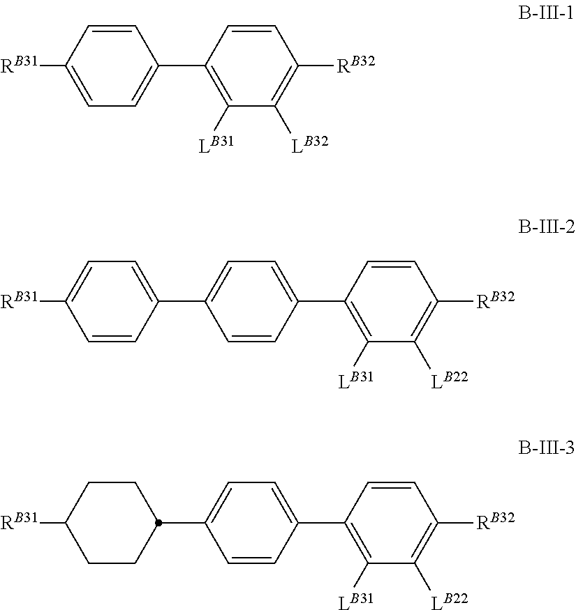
C1=CC([RB31])=CC=C1C1=C([LB31])C([LB32])=C([RB32])C=C1.C1=C(C2=C([LB31])C([LB22])=C([RB32])C=C2)C=CC(C2=CC=C([RB31])C=C2)=C1.C1=C(C2=C([LB31])C([LB22])=C([RB32])C=C2)C=CC(C2CCC([RB31])CC2)=C1
